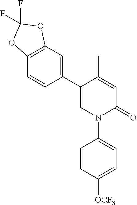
C1=C(C)C(C2=CC3=C(C=C2)OC(F)(F)O3)=CN(C2=CC=C([OCF3])C=C2)C1=O
